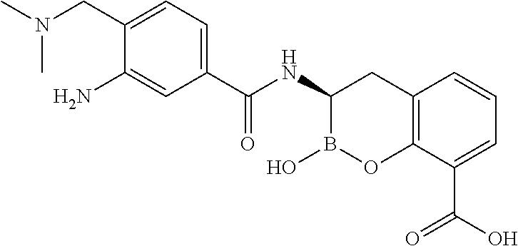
C12=C(C(C(O)=O)=CC=C1)OB(O)C(NC(=O)C1=CC=C(CN(C)C)C(N)=C1)C2
